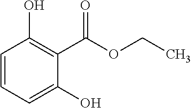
C1=CC=C(O)C(C(OCC)=O)=C1O
